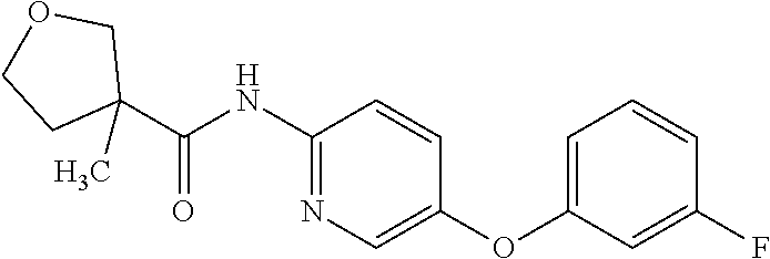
C1(C(NC2=NC=C(OC3=CC=CC(F)=C3)C=C2)=O)(C)COCC1
